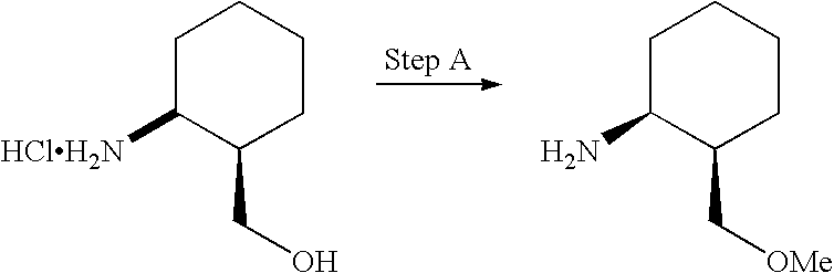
C1C([HClH2N])C(CO)CCC1.C1C(N)C(C[OMe])CCC1
